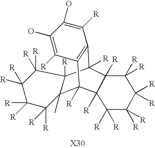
C12([R])C3([R])C([R])(C([R])(C4=C1C([R])=C(O)C(O)=C4[R])C1(C)C2([R])C([R])([R])C([R])([R])C([R])([R])C1([R])[R])C([R])([R])C([R])([R])C([R])([R])C3([R])[R]
